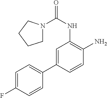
N1(C(NC2=C(N)C=CC(C3=CC=C(F)C=C3)=C2)=O)CCCC1
